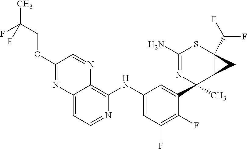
C12=CC=NC(NC3=CC(F)=C(F)C(C4(C)N=C(N)SC5(C(F)F)C4C5)=C3)=C1N=CC(OCC(C)(F)F)=N2
